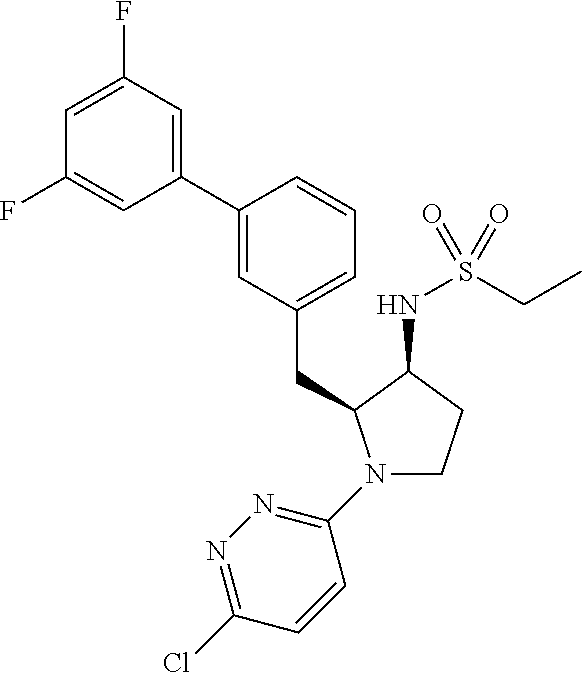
C(C1=CC=CC(C2=CC(F)=CC(F)=C2)=C1)C1N(C2=NN=C(Cl)C=C2)CCC1NS(CC)(=O)=O
